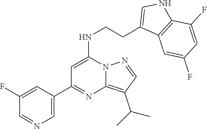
C1(C(C)C)=C2N=C(C3=CN=CC(F)=C3)C=C(NCCC3=CNC4=C3C=C(F)C=C4F)N2N=C1
